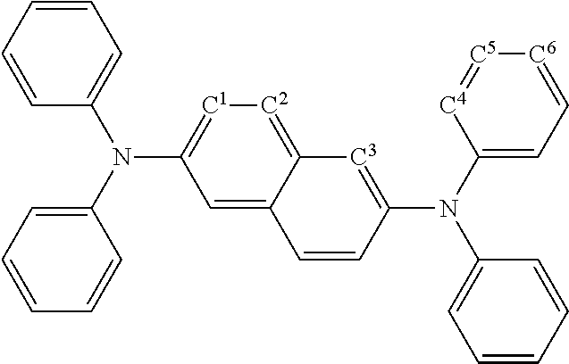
C1=C2C(=[C2][C1]=C1N(C1=CC=CC=C1)C1=CC=CC=C1)[C3]=C(N(C1=CC=CC=C1)C1=CC=[C6][C5]=[C4]1)C=C2
